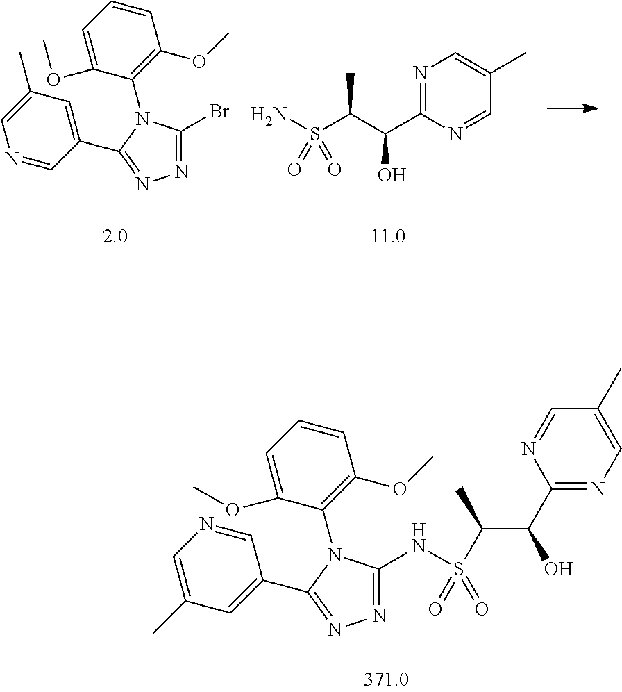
NS(C(C(C1=NC=C(C)C=N1)O)C)(=O)=O.C1(Br)=NN=C(C2=CC(C)=CN=C2)N1C1=C(OC)C=CC=C1OC.N1=C(NS(C(C(C2=NC=C(C)C=N2)O)C)(=O)=O)N(C2=C(OC)C=CC=C2OC)C(C2=CC(C)=CN=C2)=N1
